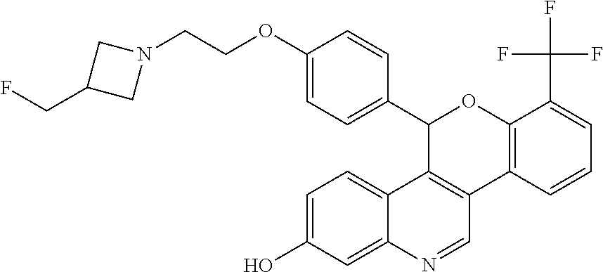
C1(OCCN2CC(CF)C2)=CC=C(C2C3=C(C4=C(O2)C(C(F)(F)F)=CC=C4)C=NC2=CC(O)=CC=C32)C=C1
